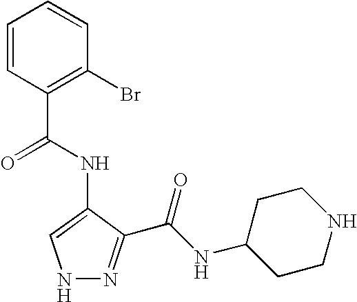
C1=CC(C(NC2=CNN=C2C(=O)NC2CCNCC2)=O)=C(Br)C=C1
